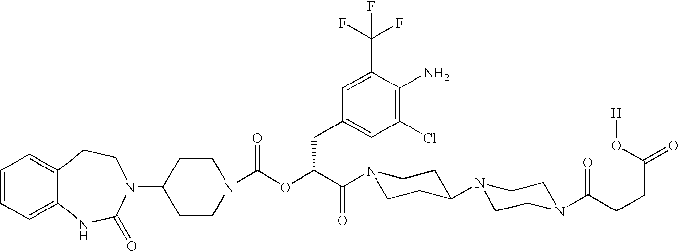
C1(N2C(=O)NC3=CC=CC=C3CC2)CCN(C(OC(C(=O)N2CCC(N3CCN(C(CCC(=O)O[H])=O)CC3)CC2)CC2=CC(Cl)=C(N)C(C(F)(F)F)=C2)=O)CC1
